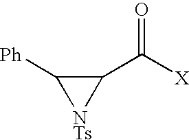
C1(C(=O)[X])C([Ph])[NTs]1
